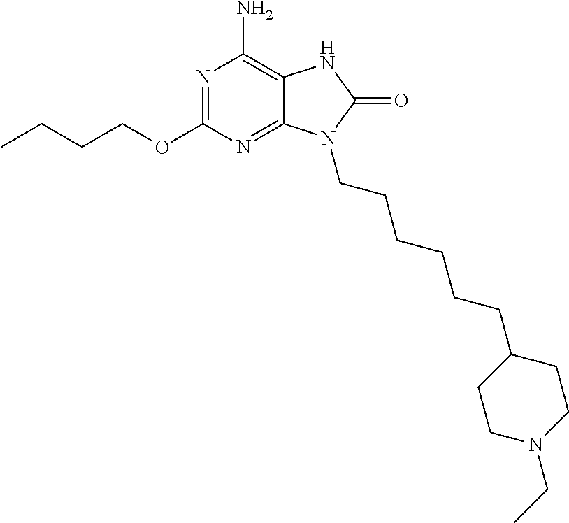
N1=C(OCCCC)N=C2C(=C1N)NC(=O)N2CCCCCCC1CCN(CC)CC1
